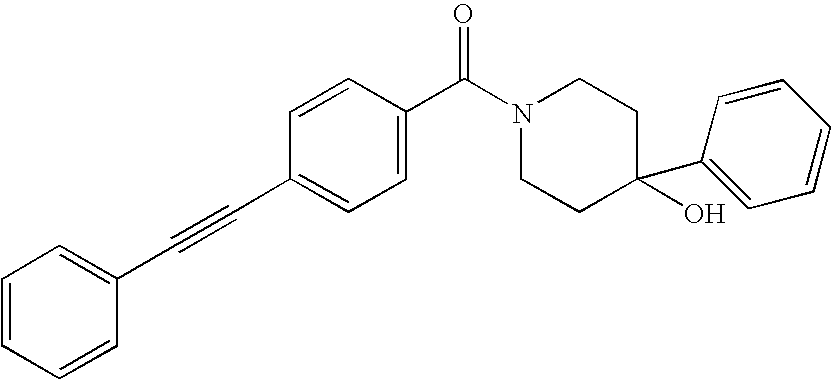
C1=CC=CC(C#CC2=CC=C(C(N3CCC(O)(C4=CC=CC=C4)CC3)=O)C=C2)=C1
